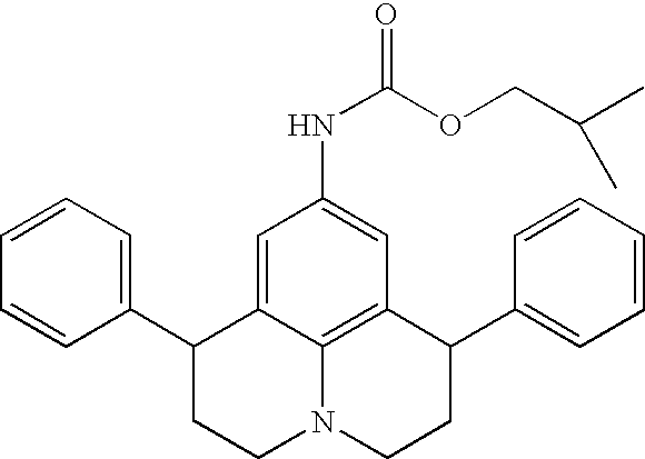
C1=CC=C(C2CCN3C4=C(C(C5=CC=CC=C5)CC3)C=C(NC(=O)OCC(C)C)C=C24)C=C1
